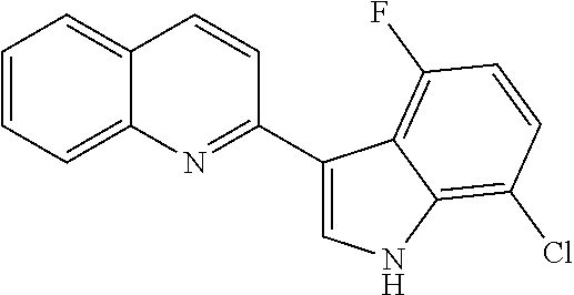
C1=CC=C2C(=C1)C=CC(C1=CNC3=C(Cl)C=CC(F)=C13)=N2
